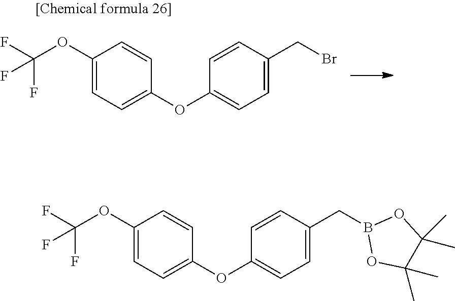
C1(OC(F)(F)F)=CC=C(OC2=CC=C(CBr)C=C2)C=C1.C1(OC(F)(F)F)=CC=C(OC2=CC=C(CB3OC(C)(C)C(C)(C)O3)C=C2)C=C1
